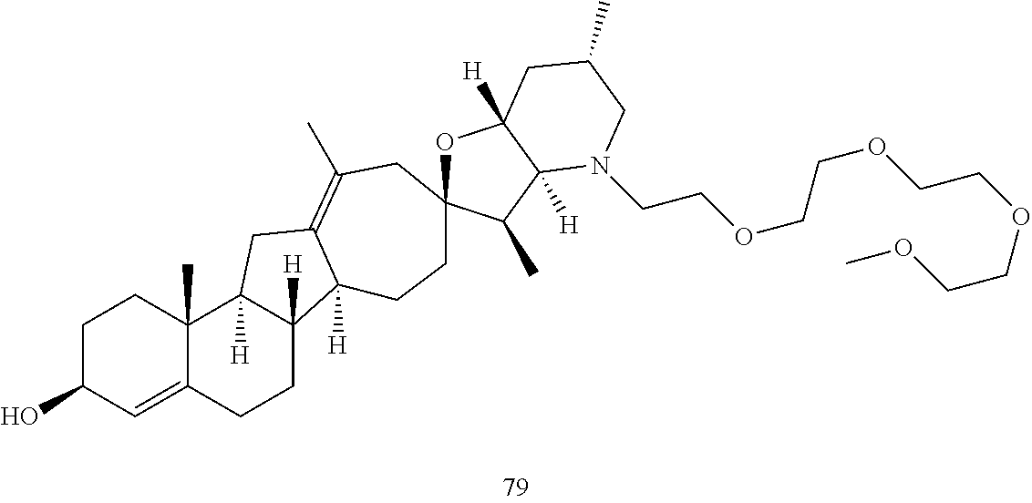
C1C(O)C=C2C(C)(C1)C1([H])C([H])(CC2)C2([H])C(=C(C)CC3(CC2)OC2([H])C([H])(C3C)N(CCOCCOCCOCCOC)CC(C)C2)C1
